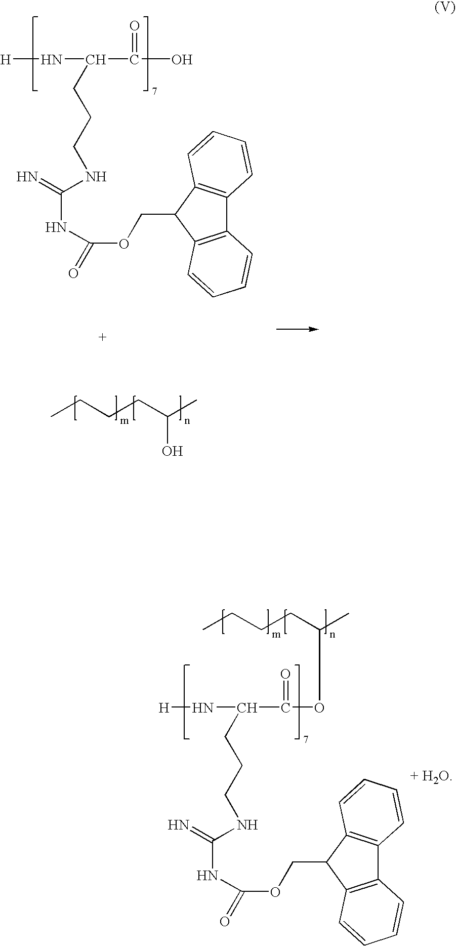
N([H])C(C(O)=O)CCCNC(NC(OCC1C2=C(C3=C1C=CC=C3)C=CC=C2)=O)=N.CCCCC(C)O.CCCCC(C)OC(C(N[H])CCCNC(=N)NC(OCC1C2=C(C3=C1C=CC=C3)C=CC=C2)=O)=O
